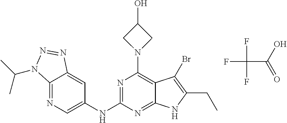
FC(C(=O)O)(F)F.N1=C2C(=CC(NC3=NC(N4CC(O)C4)=C4C(=N3)NC(CC)=C4Br)=C1)N=NN2C(C)C
